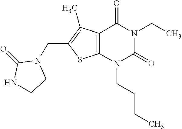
C12=C(N(CCCC)C(=O)N(CC)C1=O)SC(CN1C(=O)NCC1)=C2C
